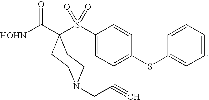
[HOHN]C(C1(S(C2=CC=C(SC3=CC=CC=C3)C=C2)(=O)=O)CCN(CC#C)CC1)=O
